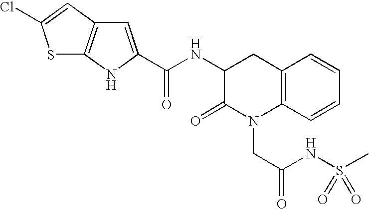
C12=C(C=CC=C1)N(CC(NS(C)(=O)=O)=O)C(=O)C(NC(=O)C1=CC3=C(N1)SC(Cl)=C3)C2
